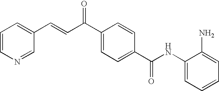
C(=CC(C1=CC=C(C(NC2=CC=CC=C2N)=O)C=C1)=O)C1=CC=CN=C1
